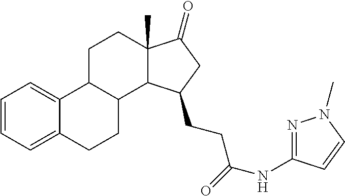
C1=CC=C2C(=C1)C1C(CC2)C2C(C)(CC1)C(=O)CC2CCC(=O)NC1=NN(C)C=C1
